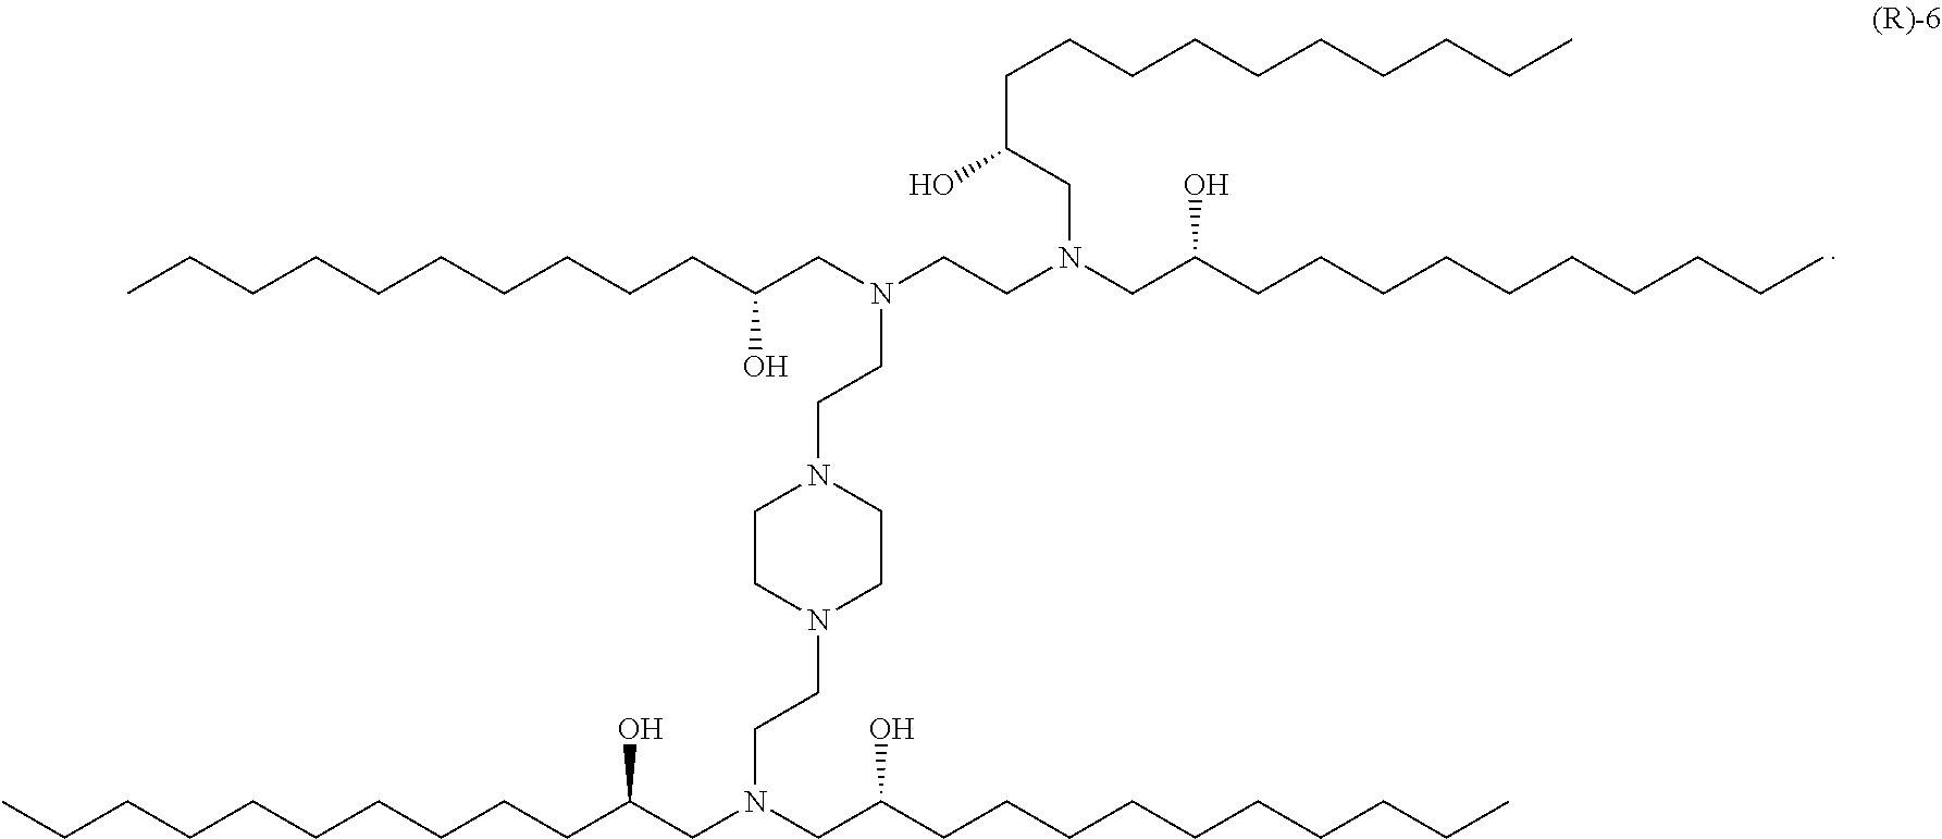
CCCCCCCCCCC(CN(CCN(CC(CCCCCCCCCC)O)CC(O)CCCCCCCCCC)CCN1CCN(CCN(CC(CCCCCCCCCC)O)CC(CCCCCCCCCC)O)CC1)O
